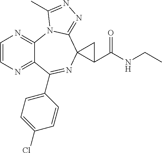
C1=CN=C2C(=N1)N1C(=NN=C1C)C1(N=C2C2=CC=C(Cl)C=C2)C(C(NCC)=O)C1
